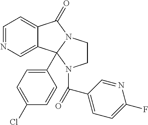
N1=CC=C2C(=C1)C1(C3=CC=C(Cl)C=C3)N(C2=O)CCN1C(C1=CC=C(F)N=C1)=O
